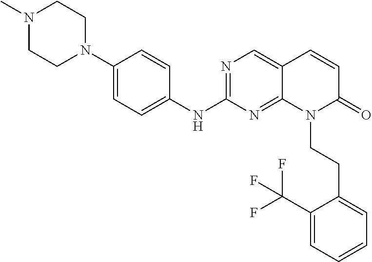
N1=C(NC2=CC=C(N3CCN(C)CC3)C=C2)N=C2C(=C1)C=CC(=O)N2CCC1=CC=CC=C1C(F)(F)F
